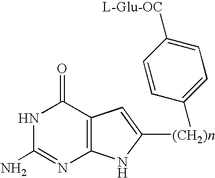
C12=C(C(=O)NC(N)=N1)C=C([(CH2)n]C1=CC=C([L-Glu-OC])C=C1)N2
